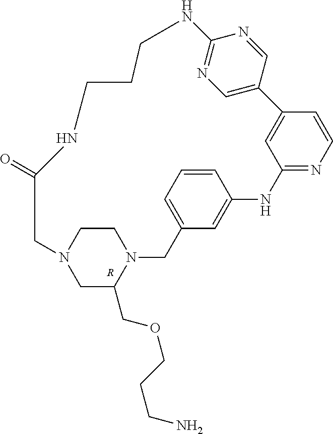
N12CCN(CC1COCCCN)CC(=O)NCCCNC1=NC=C(C3=CC(=NC=C3)NC3=CC(=CC=C3)C2)C=N1.[R]
